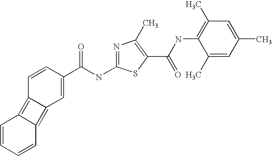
C1(C)=C(NC(C2=C(C)N=C(NC(C3=CC4=C5C(=C4C=C3)C=CC=C5)=O)S2)=O)C(C)=CC(C)=C1
